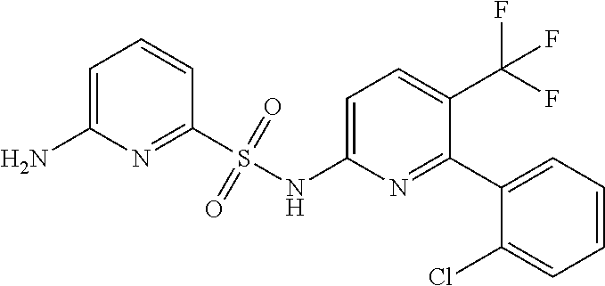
C1=C(N)N=C(S(NC2=CC=C(C(F)(F)F)C(C3=CC=CC=C3Cl)=N2)(=O)=O)C=C1
